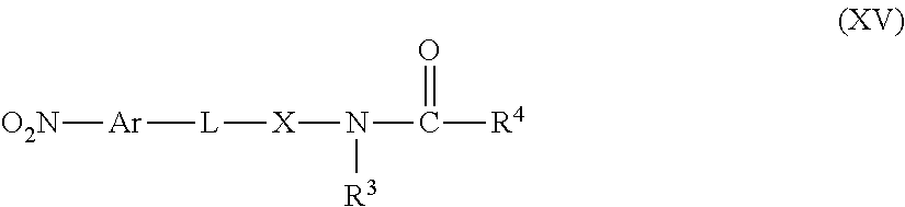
[O2N][Ar][L][X]N(C([R4])=O)[R3]
